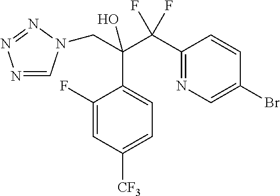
N1=CN(CC(O)(C(C2=NC=C(Br)C=C2)(F)F)C2=CC=C([CF3])C=C2F)N=N1
